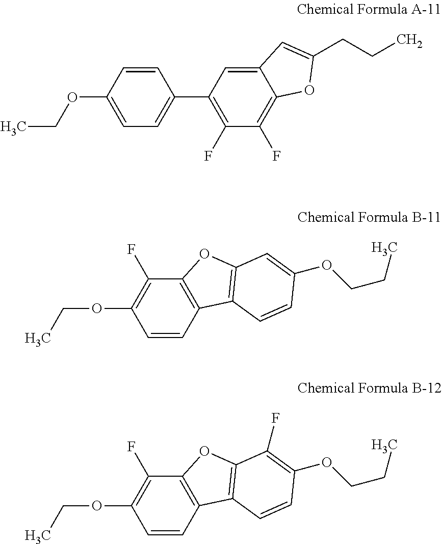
C1(C2=C(F)C(F)=C3C(=C2)C=C(CCC)O3)=CC=C(OCC)C=C1.C1(OCC)=C(F)C2=C(C=C1)C1=C(O2)C=C(OCCC)C=C1.C1(OCC)=C(F)C2=C(C=C1)C1=C(O2)C(F)=C(OCCC)C=C1
